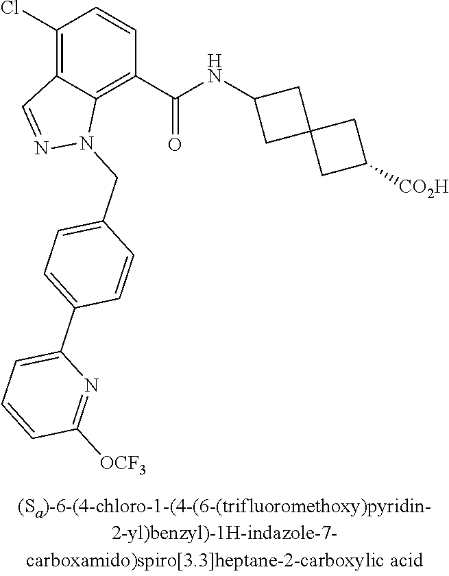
C1(Cl)=C2C(=C(C(NC3CC4(C3)CC([CO2H])C4)=O)C=C1)N(CC1=CC=C(C3=CC=CC([OCF3])=N3)C=C1)N=C2
